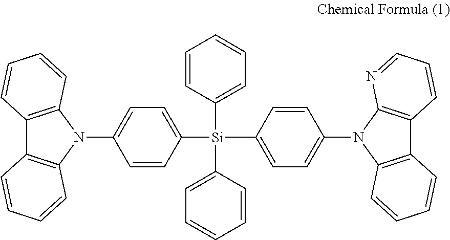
C12=C(N(C3=CC=C([Si](C4=CC=CC=C4)(C4=CC=CC=C4)C4=CC=C(N5C6=C(C7=C5N=CC=C7)C=CC=C6)C=C4)C=C3)C3=C1C=CC=C3)C=CC=C2
